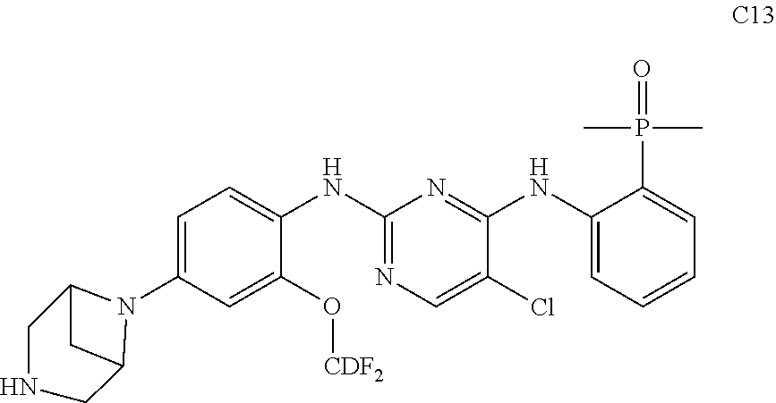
C12N(C3=CC=C(NC4=NC=C(Cl)C(NC5=CC=CC=C5P(C)(C)=O)=N4)C(O[CDF2])=C3)C(CNC1)C2
